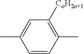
C1=CC(C)=C([CoH2o+1])C=C1C
